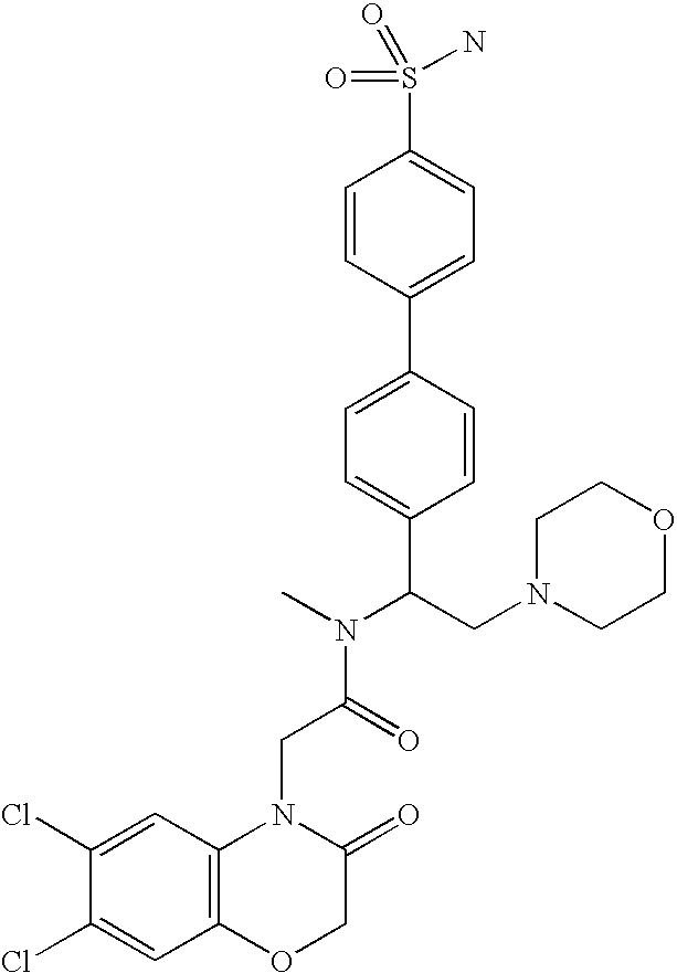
C1(Cl)=CC2=C(C=C1Cl)N(CC(N(C)C(CN1CCOCC1)C1=CC=C(C3=CC=C(S(=O)(N)=O)C=C3)C=C1)=O)C(=O)CO2
